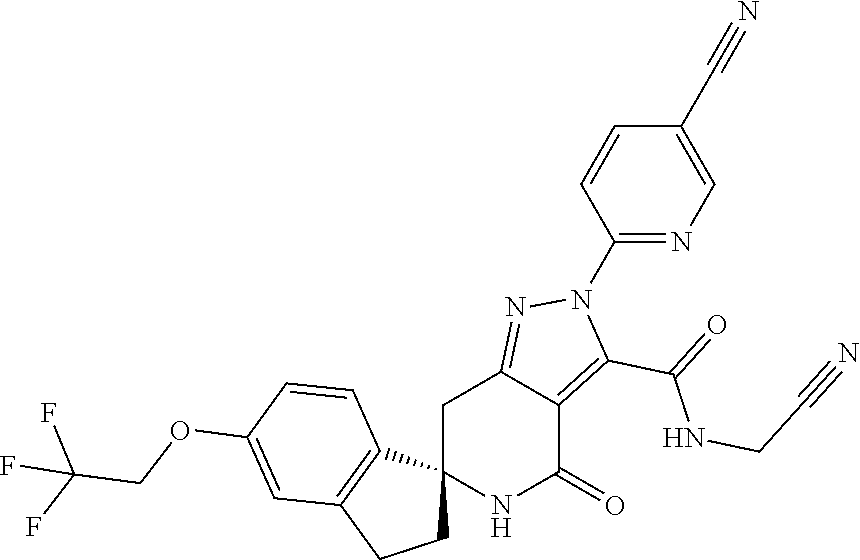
C12(NC(=O)C3=C(C(=O)NCC#N)N(C4=NC=C(C#N)C=C4)N=C3C1)CCC1=C2C=CC(OCC(F)(F)F)=C1
